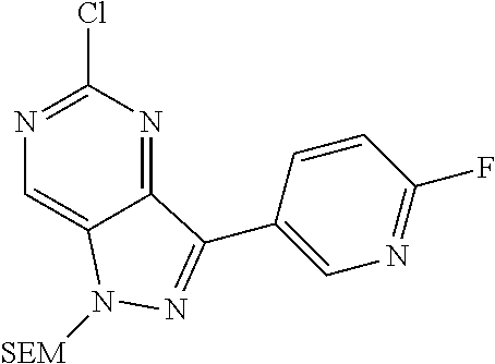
ClC1=NC=C2C(=N1)C(C1=CN=C(F)C=C1)=NN2[SEM]
